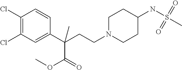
C1(Cl)=C(Cl)C=C(C(CCN2CCC(NS(C)(=O)=O)CC2)(C(=O)OC)C)C=C1
